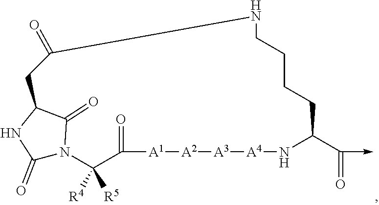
C1(=O)N2C(=O)C(N1)CC(=O)NCCCCC(C(->C)=O)N[A4][A3][A2][A1]C(=O)C2([R5])[R4]
